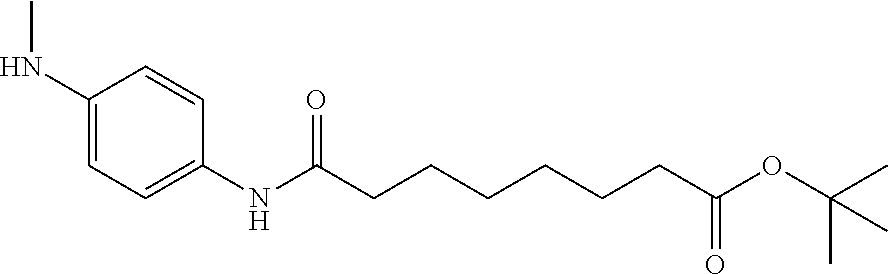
C1=C(NC(CCCCCCC(OC(C)(C)C)=O)=O)C=CC(NC)=C1
